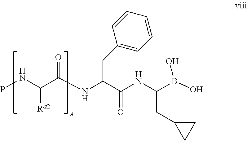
OB(O)C(NC(C(NC(C(NP)[Ra2])=O)CC1=CC=CC=C1)=O)CC1CC1
